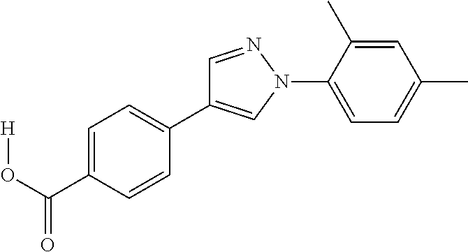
C1=C(C(O[H])=O)C=CC(C2=CN(C3=CC=C(C)C=C3C)N=C2)=C1
